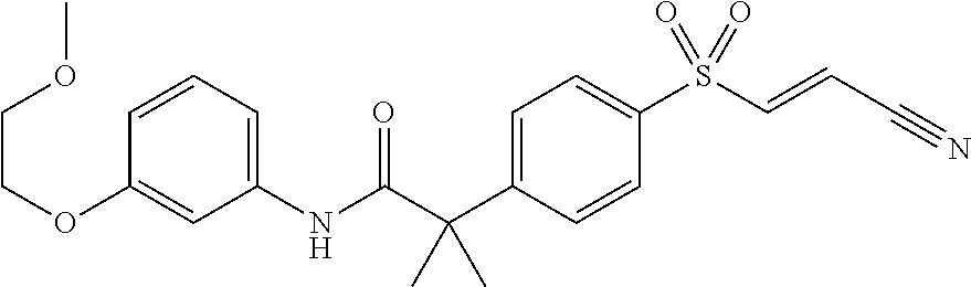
C1(OCCOC)=CC(NC(C(C2=CC=C(S(C=CC#N)(=O)=O)C=C2)(C)C)=O)=CC=C1
